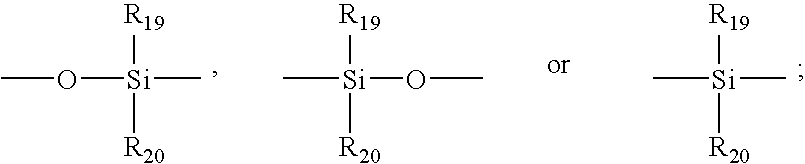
CO[Si](C)([R19])[R20].C[Si](OC)([R19])[R20].C[Si](C)([R19])[R20]
